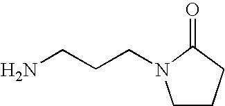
C1CCC(=O)N1CCCN
